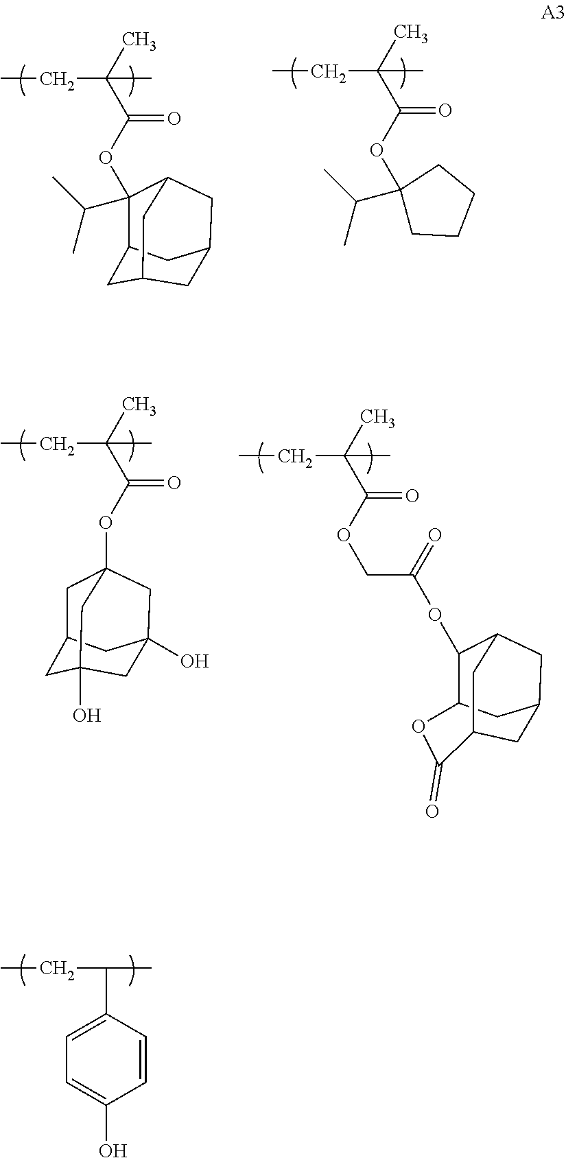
CCC(C1=CC=C(O)C=C1)C.CCC(C)(C)C(OC1(C(C)C)CCCC1)=O.CCC(C)(C)C(OC1(C(C)C)C2CC3CC(CC1C3)C2)=O.C12CC3(O)CC(O)(CC(OC(C(CC)(C)C)=O)(C1)C3)C2.C12CC3CC(CC(C3)C(=O)O1)C2OC(COC(C(CC)(C)C)=O)=O
